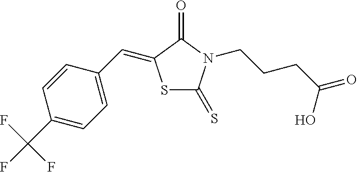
S1C(=S)N(CCCC(=O)O)C(=O)C1=CC1=CC=C(C(F)(F)F)C=C1
